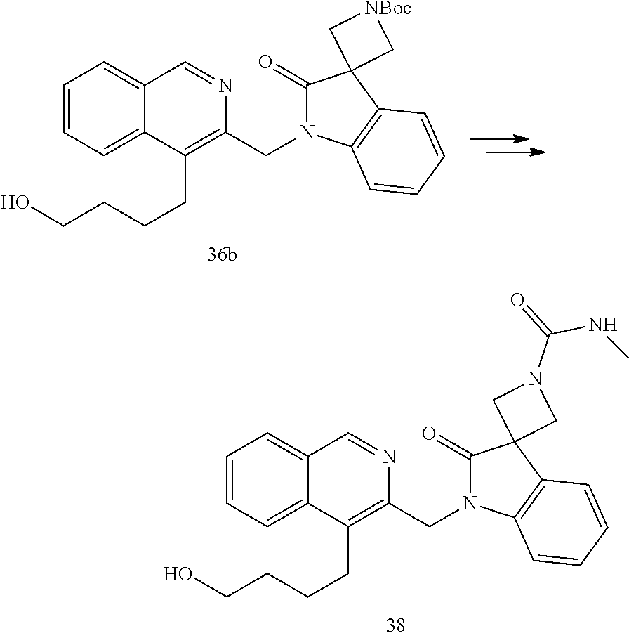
C1=CC=C2C(=C1)C=NC(CN1C(=O)C3(C4=C1C=CC=C4)CN(C(=O)NC)C3)=C2CCCCO.C1=CC=C2C(=C1)C=NC(CN1C(=O)C3(C4=C1C=CC=C4)C[NBoc]C3)=C2CCCCO
